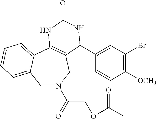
C1N(C(=O)COC(C)=O)CC2=C(C3=CC=CC=C13)NC(=O)NC2C1=CC(Br)=C([OCH3])C=C1
